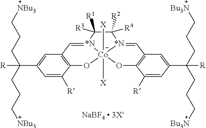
C1=C([R])C2=C(C=C1C(CCC[NBu3])(CCC[NBu3])[R])C=[*N]1[Co]3([X])([X])(O2)OC2=C(C=C(C(CCC[Bu3N])(CCC[Bu3N])[R])C=C2[R])C=[*N]3C([R4])([R2])C1([R3])[R1]
